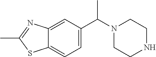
C1=C2C(=CC=C1C(N1CCNCC1)C)SC(C)=N2
